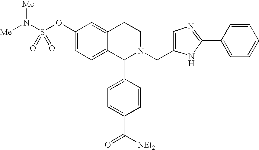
C1(OS(N([Me])[Me])(=O)=O)=CC=C2C(=C1)CCN(CC1=CN=C(C3=CC=CC=C3)N1)C2C1=CC=C(C([NEt2])=O)C=C1
